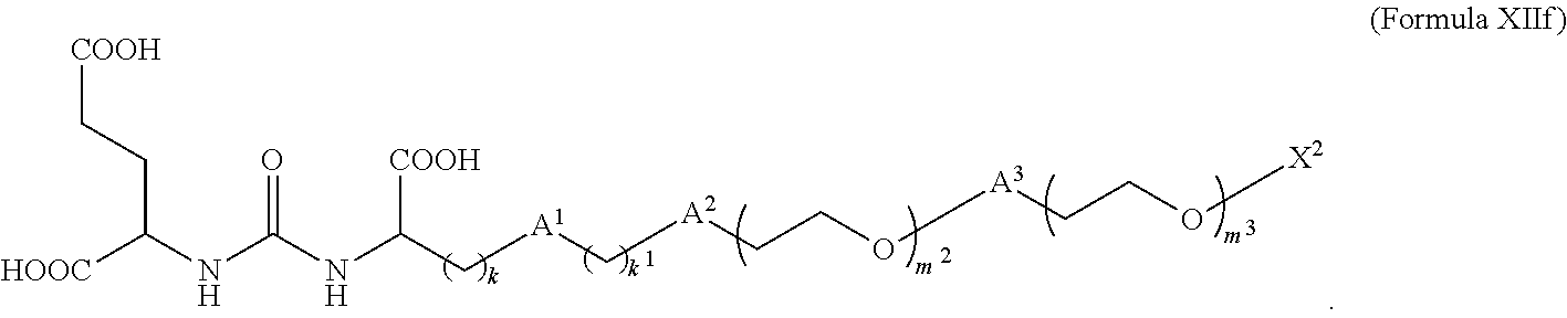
C(C([HOOC])NC(=O)NC([COOH])C[A1]C[A2]CCO[A3]CCO[X2])C[COOH]
